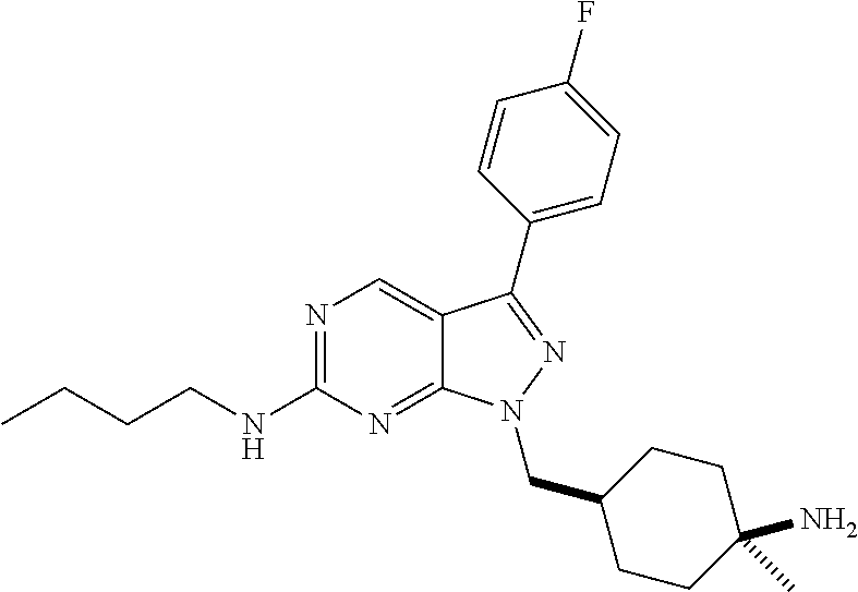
N1=C(NCCCC)N=C2C(=C1)C(C1=CC=C(F)C=C1)=NN2CC1CCC(C)(N)CC1
